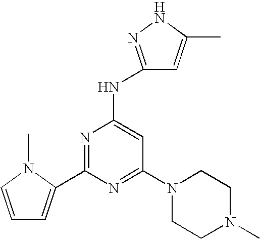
C1=CN(C)C(C2=NC(NC3=NNC(C)=C3)=CC(N3CCN(C)CC3)=N2)=C1
